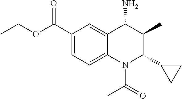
C1=C(C(OCC)=O)C=C2C(=C1)N(C(C)=O)C(C1CC1)C(C)C2N
